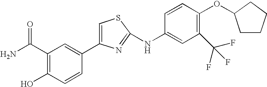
C1(C2=CC(C(N)=O)=C(O)C=C2)=CSC(NC2=CC(C(F)(F)F)=C(OC3CCCC3)C=C2)=N1
